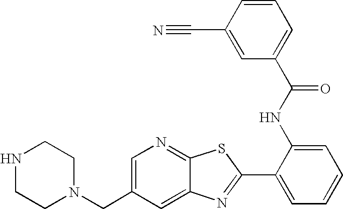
N1CCN(CC2=CN=C3C(=C2)N=C(C2=CC=CC=C2NC(=O)C2=CC=CC(C#N)=C2)S3)CC1
